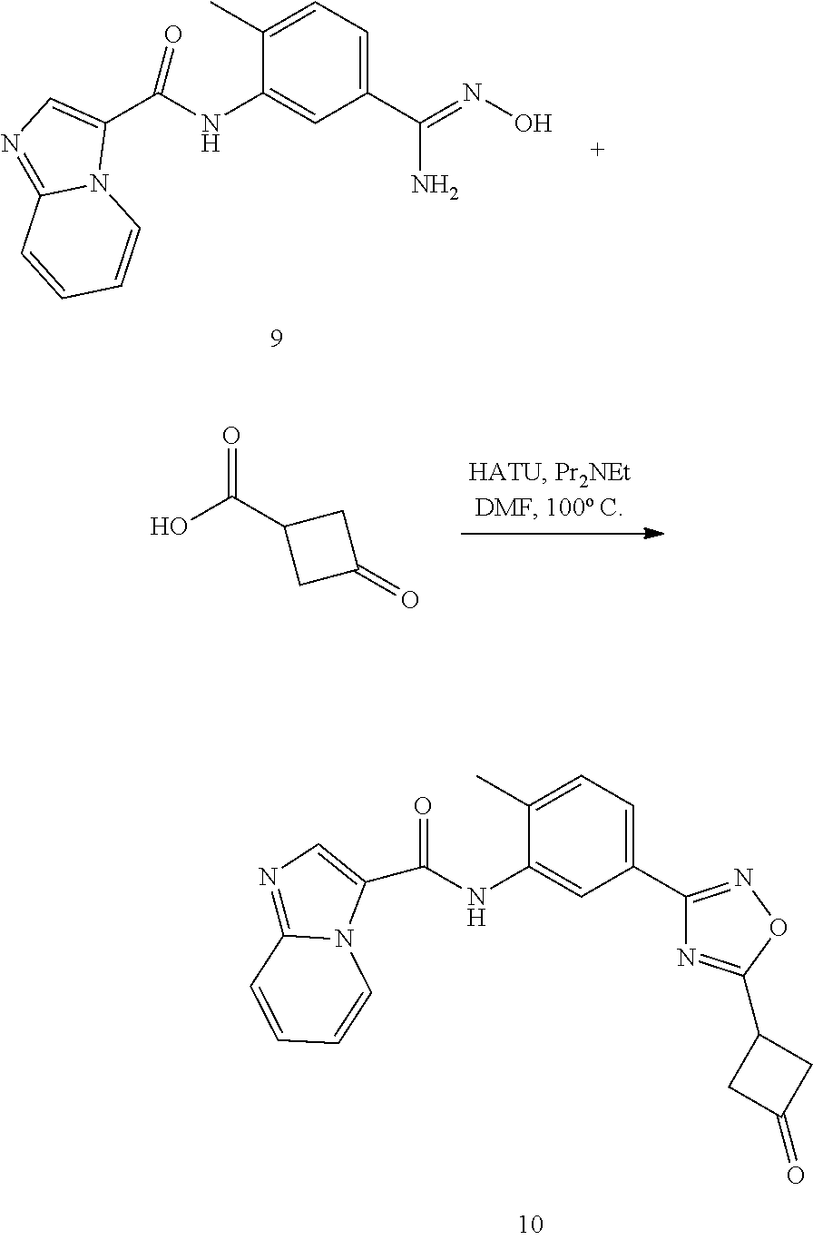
C1(C(NC2=CC(C3=NOC(C4CC(=O)C4)=N3)=CC=C2C)=O)=CN=C2N1C=CC=C2.C1(C(NC2=CC(C(=NO)N)=CC=C2C)=O)=CN=C2N1C=CC=C2.OC(C1CC(=O)C1)=O
